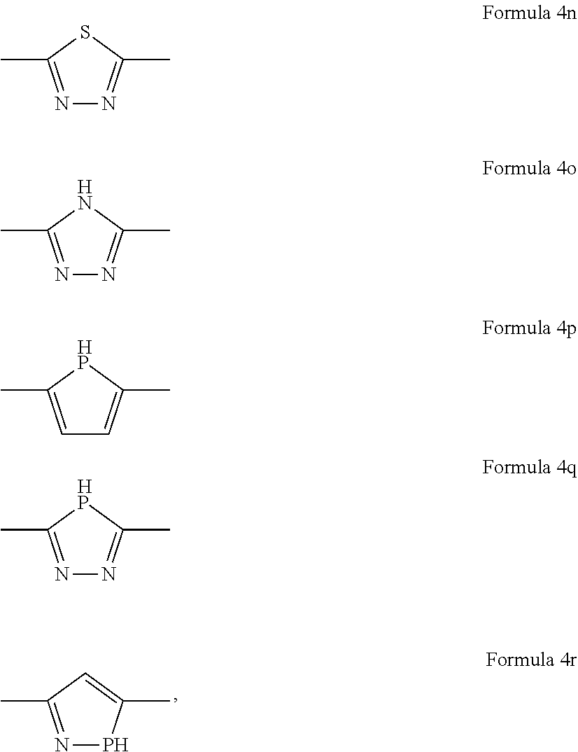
N1=C(C)C=C(C)P1.N1=C(C)SC(C)=N1.N1=C(C)NC(C)=N1.C1=C(C)[HP]C(C)=C1.N1=C(C)[HP]C(C)=N1
